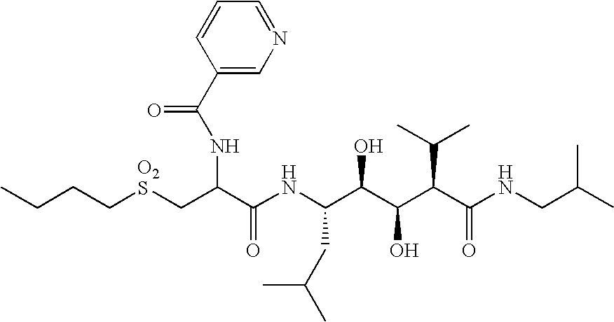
C(CC[O2S]CC(C(NC(C(C(C(C(NCC(C)C)=O)C(C)C)O)O)CC(C)C)=O)NC(=O)C1=CN=CC=C1)C
